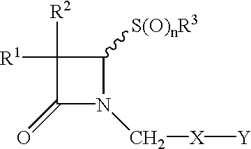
C1([R2])([R1])C(=O)N(C[X][Y])C1[S(O)nR3]
